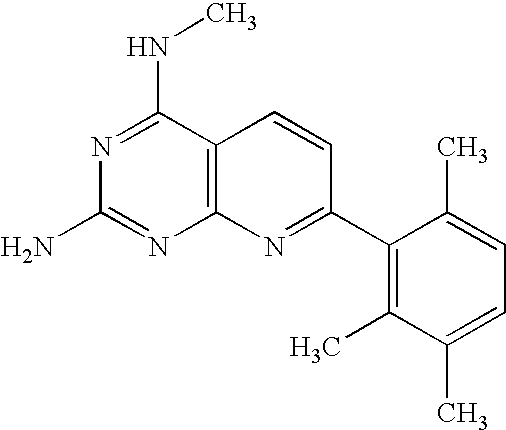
N1=C(NC)C2=C(N=C1N)N=C(C1=C(C)C(C)=CC=C1C)C=C2
